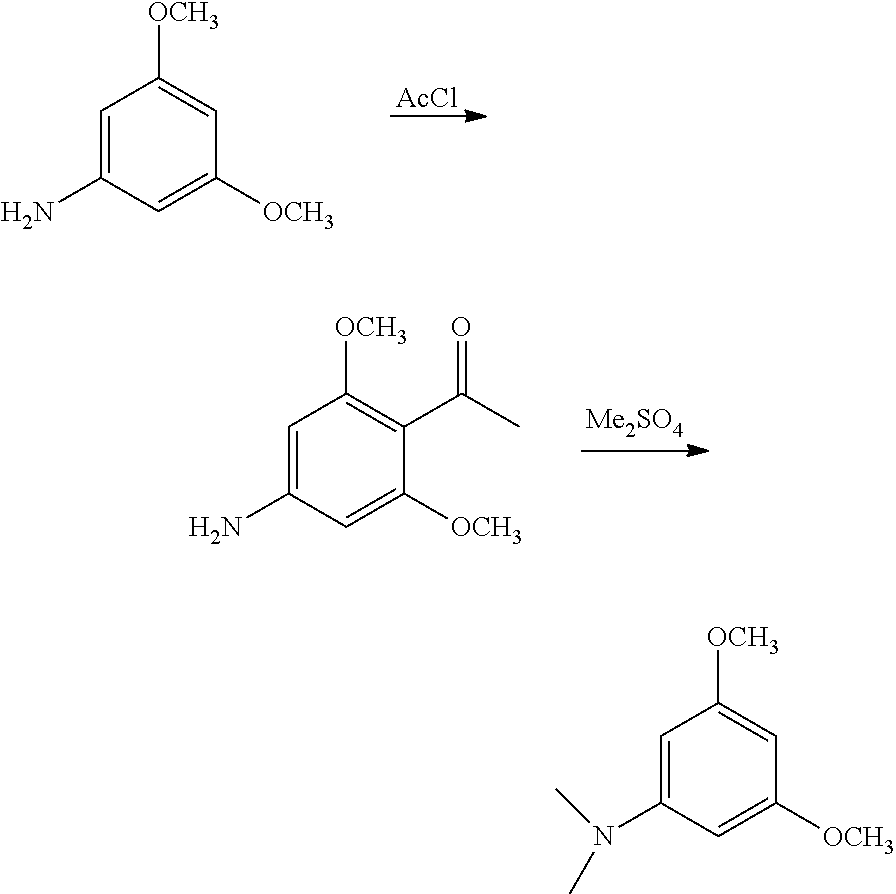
C1=C(N)C=C([OCH3])C=C1[OCH3].[AcCl].C1=C(N)C=C([OCH3])C(C(C)=O)=C1[OCH3].C1=C(N(C)C)C=C([OCH3])C=C1[OCH3]
